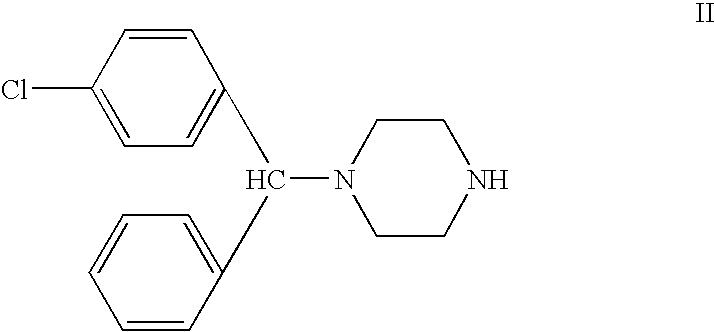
C1=CC(Cl)=CC=C1C(N1CCNCC1)C1=CC=CC=C1
